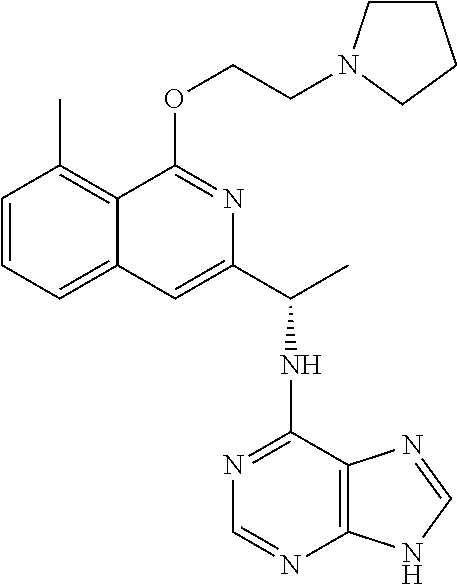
C1=CC=C2C(=C1C)C(OCCN1CCCC1)=NC(C(NC1=NC=NC3=C1N=CN3)C)=C2
